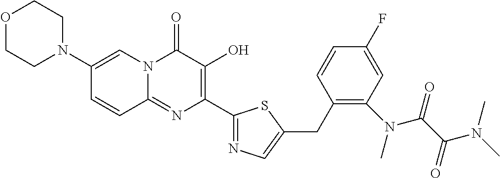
O1CCN(C2=CN3C(=NC(C4=NC=C(CC5=C(N(C)C(C(N(C)C)=O)=O)C=C(F)C=C5)S4)=C(O)C3=O)C=C2)CC1
